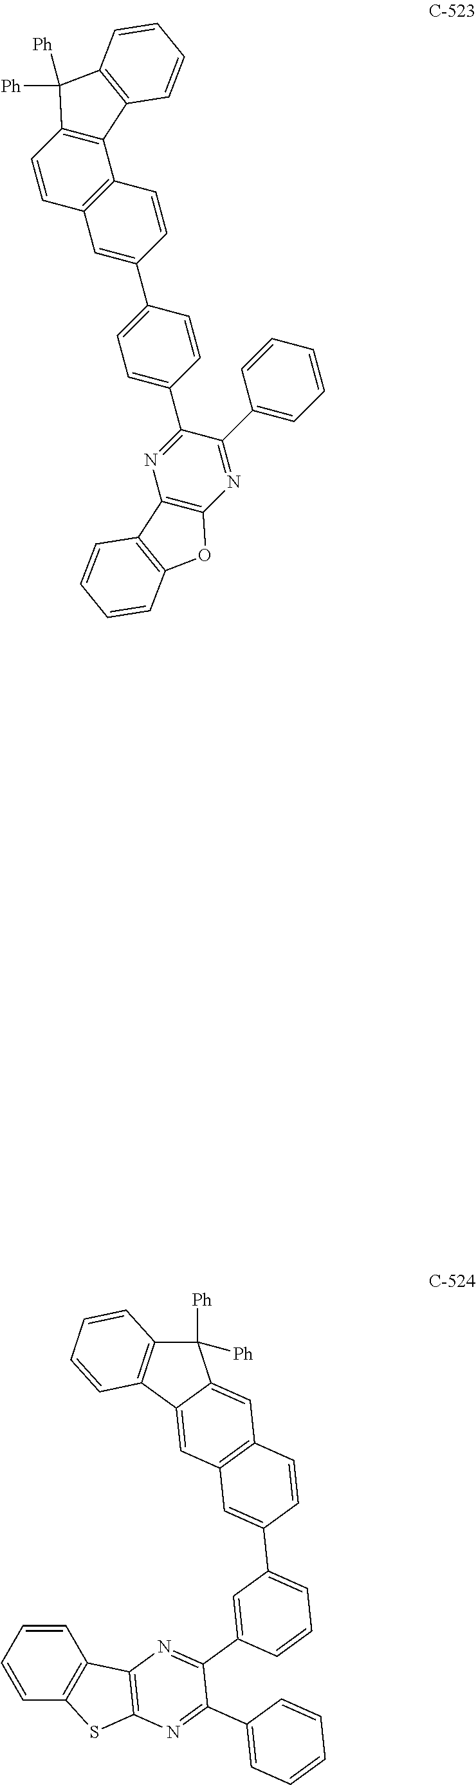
C1([Ph])([Ph])C2=C(C3=CC4=C(C=C13)C=CC(C1=CC=CC(C3=NC5=C(N=C3C3=CC=CC=C3)SC3=C5C=CC=C3)=C1)=C4)C=CC=C2.C12=C(C=CC3=C1C=CC(C1=CC=C(C4=NC5=C(N=C4C4=CC=CC=C4)OC4=C5C=CC=C4)C=C1)=C3)C([Ph])([Ph])C1=C2C=CC=C1
